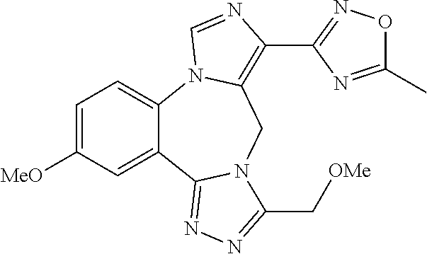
C1=C([MeO])C=C2C(=C1)N1C(=C(C3=NOC(C)=N3)N=C1)CN1C2=NN=C1C[OMe]
